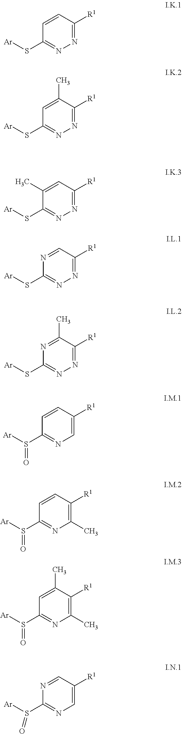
C1(S[Ar])=NN=C([R1])C=C1.C1(S[Ar])=NN=C([R1])C(C)=C1.C1(S[Ar])=NN=C([R1])C=C1C.C1(S[Ar])=NN=C([R1])C=N1.C1(S[Ar])=NN=C([R1])C(C)=N1.C1(S([Ar])=O)=NC=C([R1])C=C1.C1(S([Ar])=O)=NC(C)=C([R1])C=C1.C1(S([Ar])=O)=NC(C)=C([R1])C(C)=C1.C1(S([Ar])=O)=NC=C([R1])C=N1
